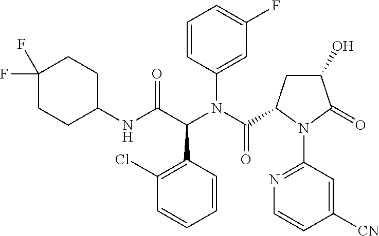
C1=CC(N(C(=O)C2CC(O)C(=O)N2C2=NC=CC([CN])=C2)C(C(NC2CCC(F)(F)CC2)=O)C2=C(Cl)C=CC=C2)=CC(F)=C1
